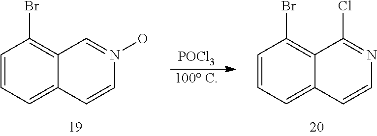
C1=CC=C2C(=C1Br)C=N(O)C=C2.C1=CC=C2C(=C1Br)C(Cl)=NC=C2.[POCl3].[100 C]
